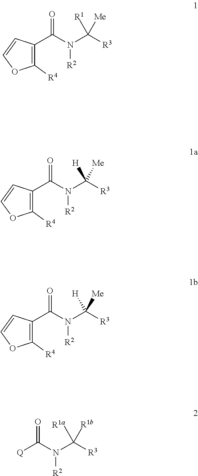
C1([R4])=C(C(N(C([R3])([R1])[Me])[R2])=O)C=CO1.C1([R4])=C(C(N(C([R3])([H])[Me])[R2])=O)C=CO1.C1([R4])=C(C(N(C([R3])([H])[Me])[R2])=O)C=CO1.[Q]C(N(C([R3])([R1a])[R1b])[R2])=O
